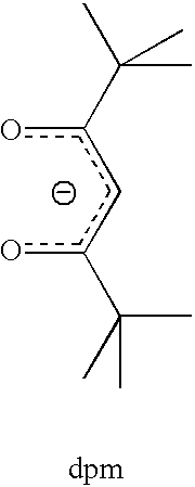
C(c(cc(C(C)(C)C)o)o)(C)(C)C
